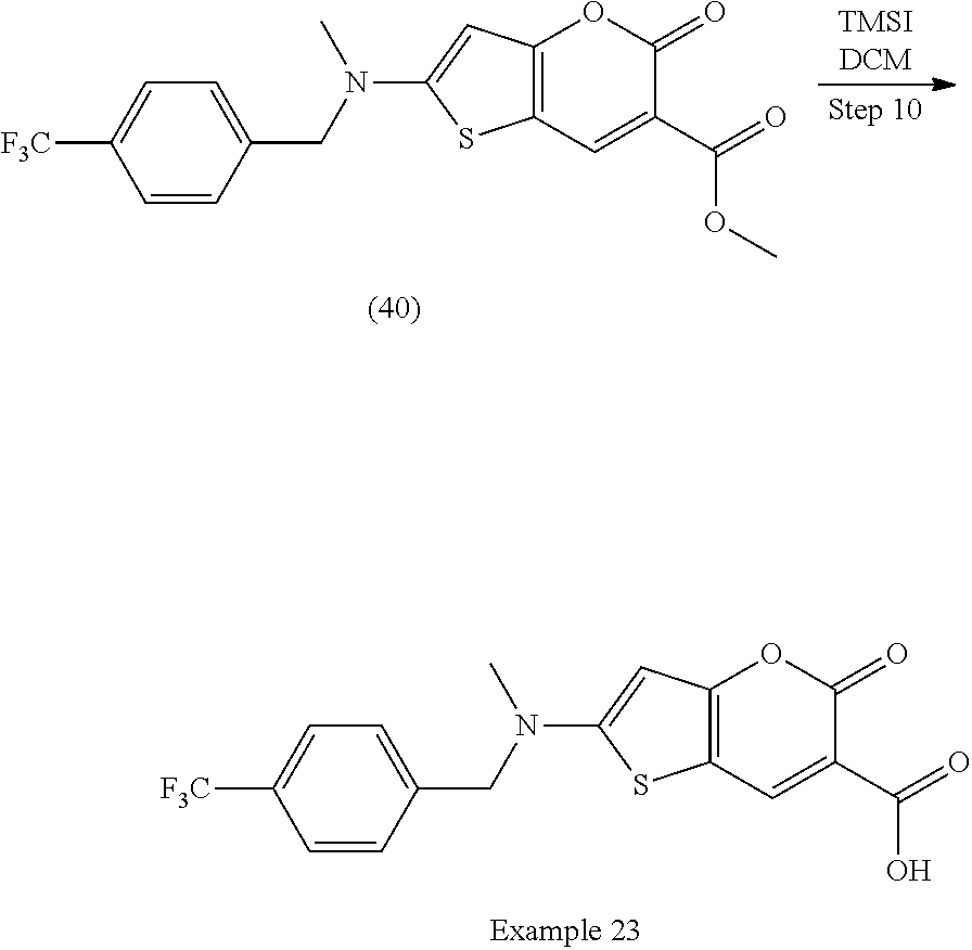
C12=C(C=C(C(=O)OC)C(=O)O1)SC(N(CC1=CC=C([F3C])C=C1)C)=C2.C12=C(C=C(C(=O)O)C(=O)O1)SC(N(CC1=CC=C([F3C])C=C1)C)=C2
